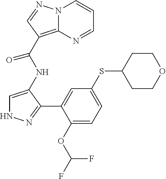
C1=C(NC(C2=C3N(C=CC=N3)N=C2)=O)C(C2=CC(SC3CCOCC3)=CC=C2OC(F)F)=NN1
